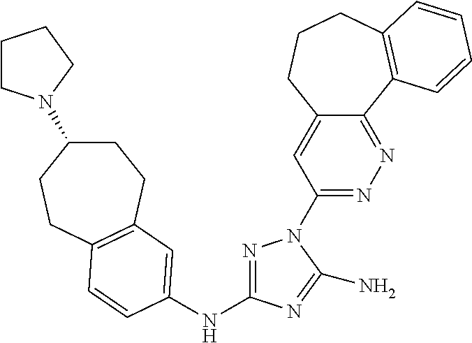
C1(N2N=C(NC3=CC4=C(CCC(N5CCCC5)CC4)C=C3)N=C2N)=NN=C2C(=C1)CCCC1=C2C=CC=C1
